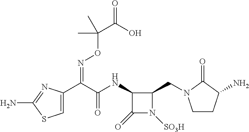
C1=C(C(C(NC2C(=O)N([SO3H])C2CN2CCC(N)C2=O)=O)=NOC(C(=O)O)(C)C)N=C(N)S1
